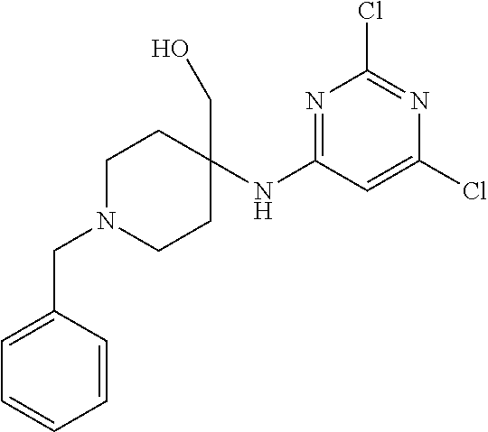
C1N(CC2=CC=CC=C2)CCC(CO)(NC2=NC(Cl)=NC(Cl)=C2)C1
